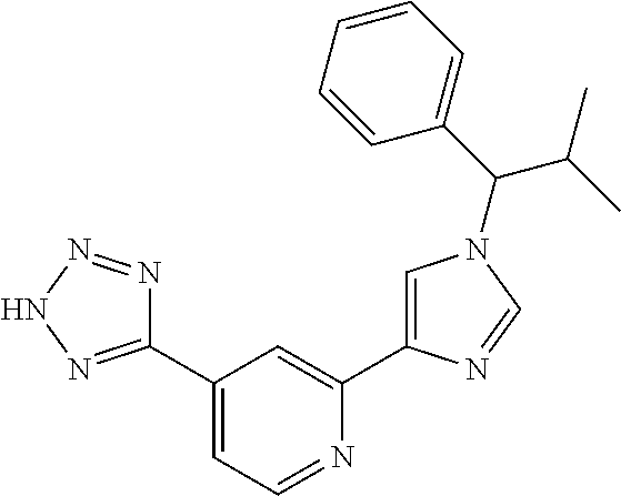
C1(C2=NNN=N2)=CC=NC(C2=CN(C(C3=CC=CC=C3)C(C)C)C=N2)=C1
